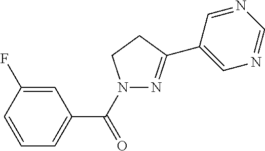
C1(C2=NN(C(=O)C3=CC=CC(F)=C3)CC2)=CN=CN=C1
